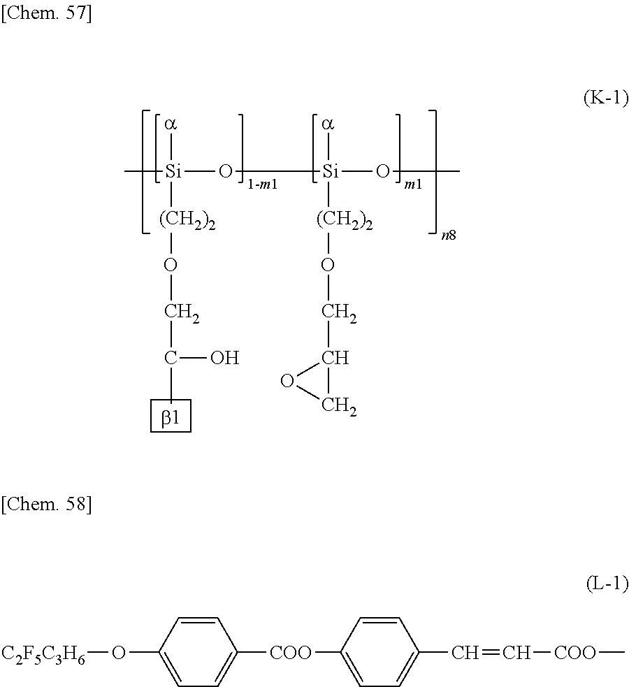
[Si](O[Si](OC)([a])[(CH2)2]OCC1OC1)(C)([a])[(CH2)2]OCC(C)O.C1=CC(O[C2F5C3H6])=CC=C1[COO]C1=CC=C(C=C[COO]C)C=C1
